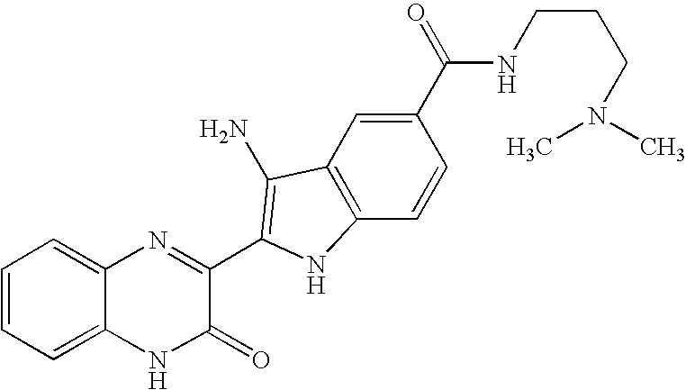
C1=C2C(=CC=C1)N=C(C1=C(N)C3=C(C=CC(C(=O)NCCCN(C)C)=C3)N1)C(=O)N2
